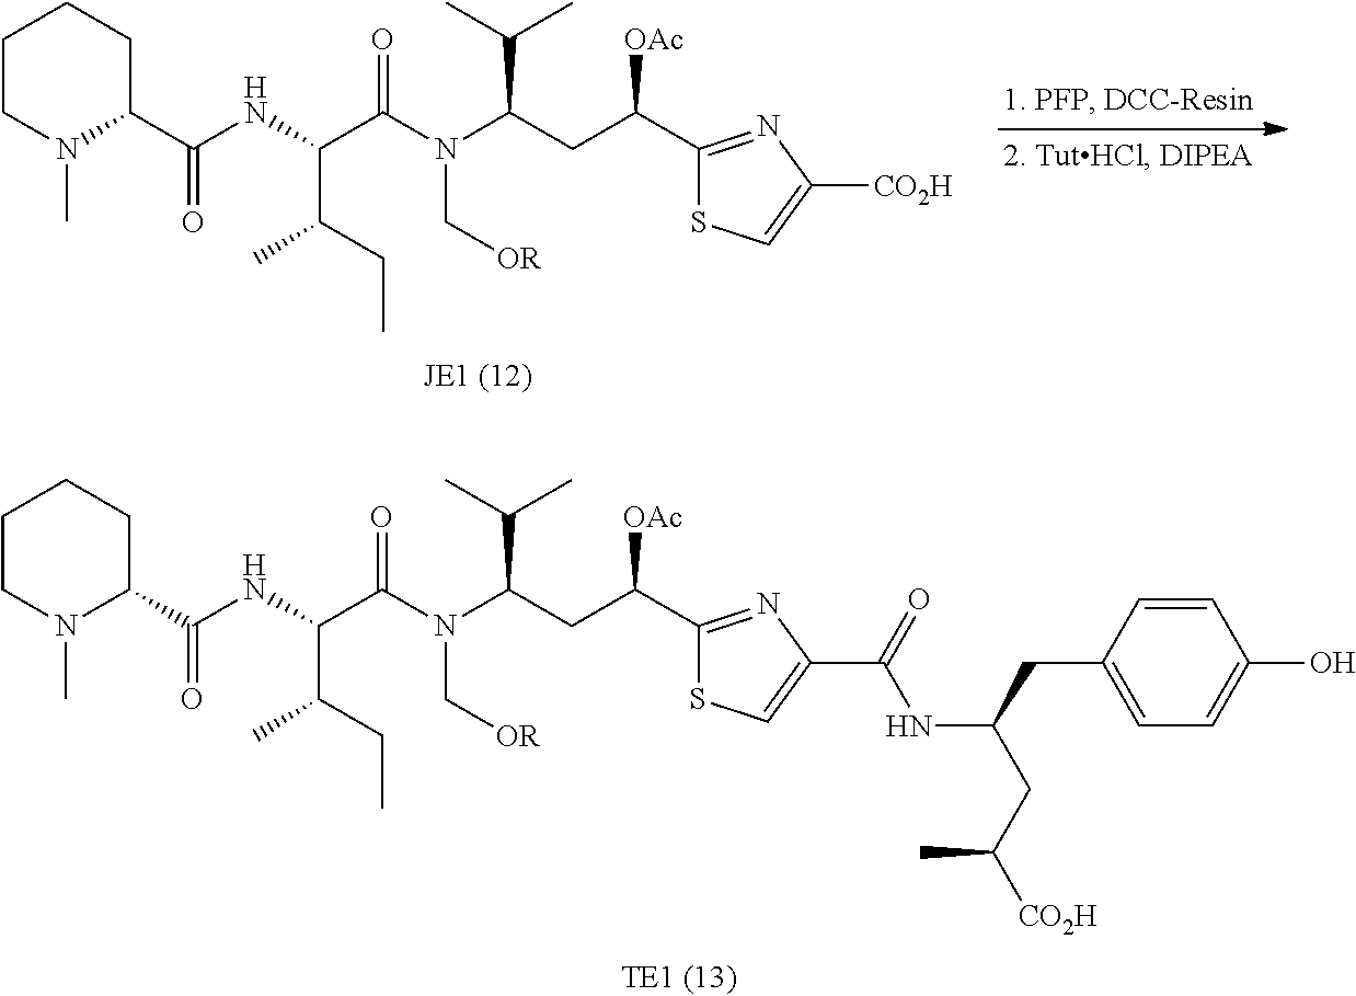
C1(C(NC(C(N(C(CC(C2=NC([CO2H])=CS2)[OAc])C(C)C)C[OR])=O)C(C)CC)=O)CCCCN1C.C1(C(NC(C(N(C(CC(C2=NC(C(NC(CC([CO2H])C)CC3=CC=C(O)C=C3)=O)=CS2)[OAc])C(C)C)C[OR])=O)C(C)CC)=O)CCCCN1C
